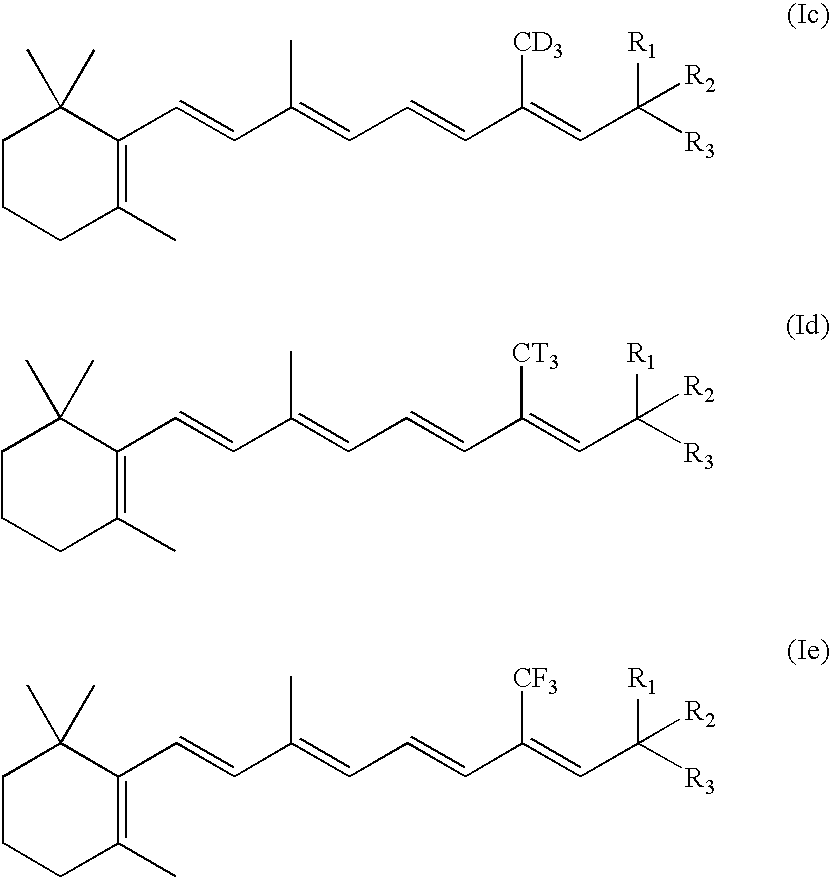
C1CC(C)=C(C=CC(=CC=CC(=CC([R3])([R1])[R2])[CD3])C)C(C)(C)C1.C1CC(C)=C(C=CC(=CC=CC(=CC([R3])([R1])[R2])[CT3])C)C(C)(C)C1.C1CC(C)=C(C=CC(=CC=CC(=CC([R3])([R1])[R2])[CF3])C)C(C)(C)C1
